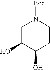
C1C(O)C(O)CCN1[Boc]
